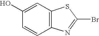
C1(O)=CC2=C(C=C1)N=C(Br)S2
